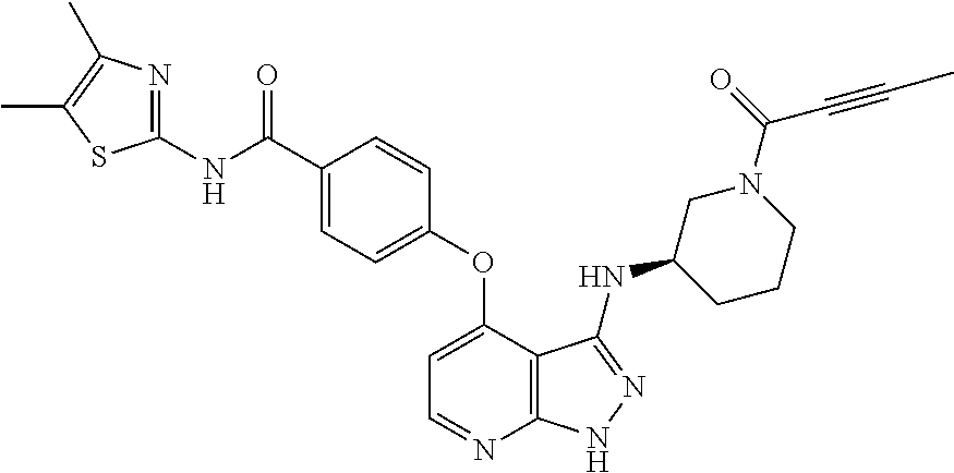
C1(NC(C2=CC=C(OC3=CC=NC4=C3C(NC3CN(C(=O)C#CC)CCC3)=NN4)C=C2)=O)=NC(C)=C(C)S1
